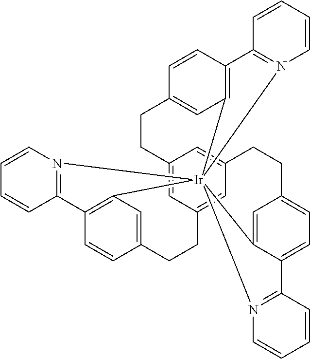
C12=CC3=CC(=C1)CCC1=CC=C4C(=C1)[Ir]15(C6=C(C=CC(=C6)CC3)C3=N1C=CC=C3)(C1=C(C=CC(=C1)CC2)C1=N5C=CC=C1)N1=C4C=CC=C1
